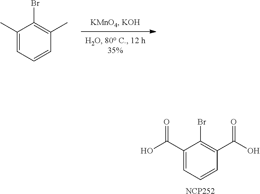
C1(C)=CC=CC(C)=C1Br.C1(C(O)=O)=CC=CC(C(O)=O)=C1Br.[NCP252]
